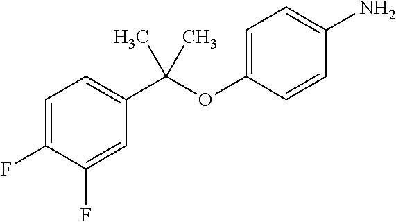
C1=C(F)C(F)=CC(C(OC2=CC=C(N)C=C2)(C)C)=C1
